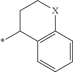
C1C(*)C2=C([X]C1)C=CC=C2
